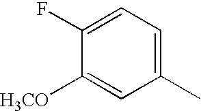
C1(F)=CC=C(C)C=C1[H3CO]
